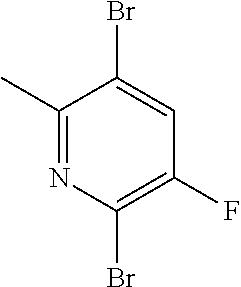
C1(C)=NC(Br)=C(F)C=C1Br
